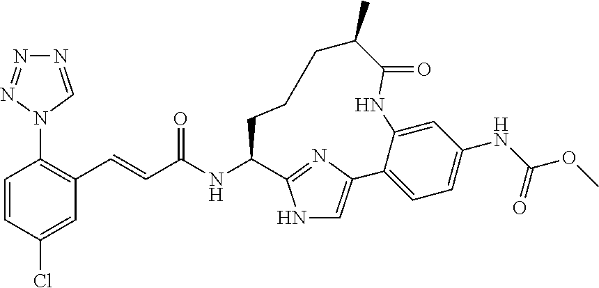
C(C(NC1C2=NC(=CN2)C2=CC=C(NC(OC)=O)C=C2NC(=O)C(C)CCC1)=O)=CC1=C(N2C=NN=N2)C=CC(Cl)=C1
